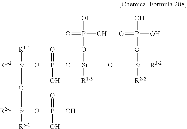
[R1-2][Si]([R1-1])(O[Si]([R3-1])(OP(O)(=O)O)[R2-1])OP(O)(=O)O[Si](O[Si]([R3-2])([R2-2])OP(=O)(O)O)([R1-3])OP(=O)(O)O
